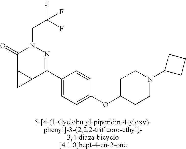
C1(=O)C2C(C(C3=CC=C(OC4CCN(C5CCC5)CC4)C=C3)=NN1CC(F)(F)F)C2
